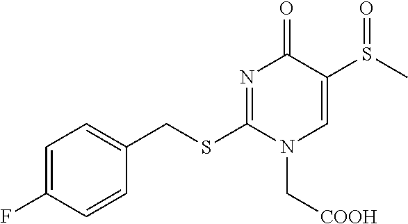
C1=C(F)C=CC(CSC2=NC(=O)C(S(=O)C)=CN2C[COOH])=C1
